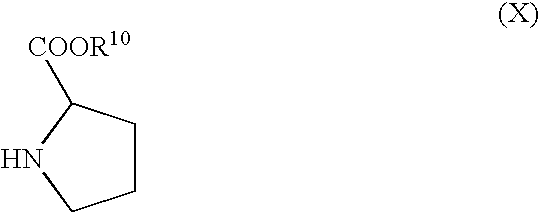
C1CC([COOR10])NC1
